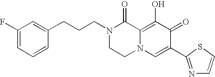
C1(F)=CC=CC(CCCN2CCN3C(=C(O)C(=O)C(C4=NC=CS4)=C3)C2=O)=C1
